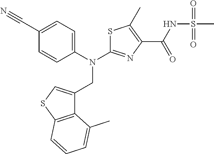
S1C(N(C2=CC=C(C#N)C=C2)CC2=CSC3=C2C(C)=CC=C3)=NC(C(NS(C)(=O)=O)=O)=C1C
